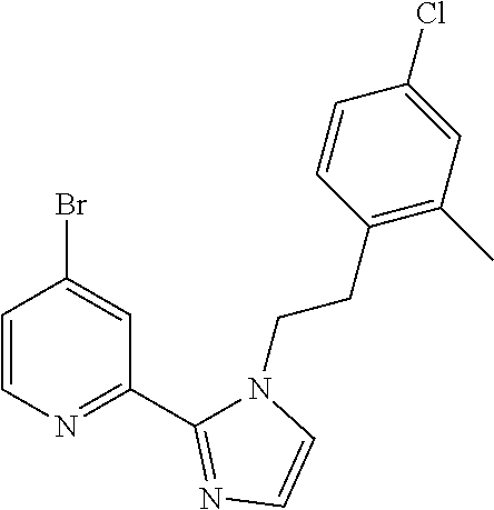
C1=CN=C(C2=NC=CN2CCC2=C(C)C=C(Cl)C=C2)C=C1Br
